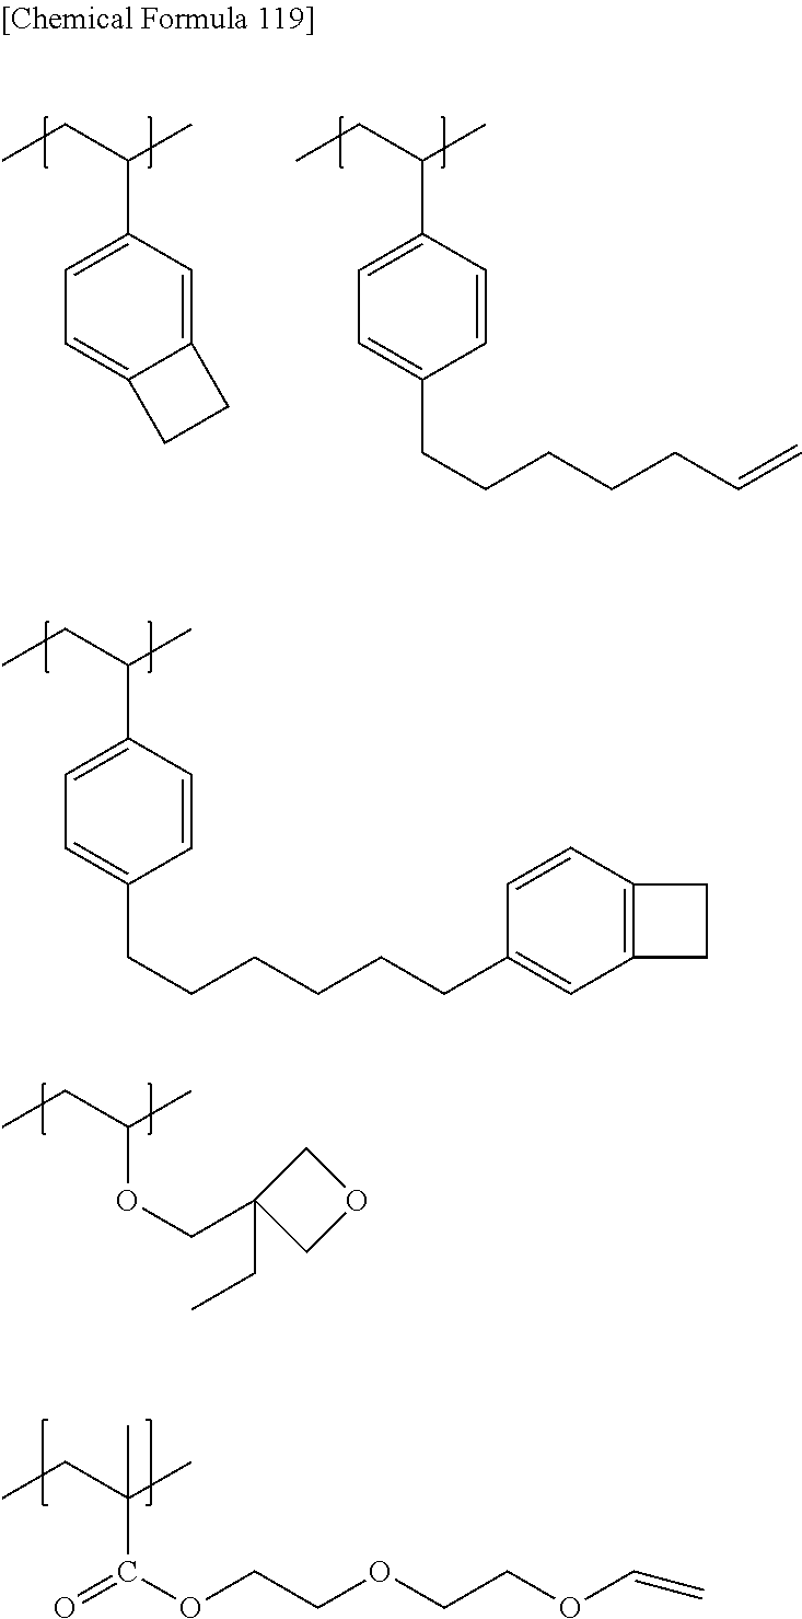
C1=CC(C(CC)C)=CC=C1CCCCCCC1=CC2=C(C=C1)CC2.C12=CC(C(CC)C)=CC=C1CC2.C1=CC(C(CC)C)=CC=C1CCCCCC=C.O(C(CC)C)CC1(CC)COC1.C(C(CC)(C)C)(OCCOCCOC=C)=O
